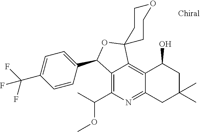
COC(C)C1=C2C(=C3C(=N1)CC(C)(C)CC3O)C1(OC2C2=CC=C(C(F)(F)F)C=C2)CCOCC1
